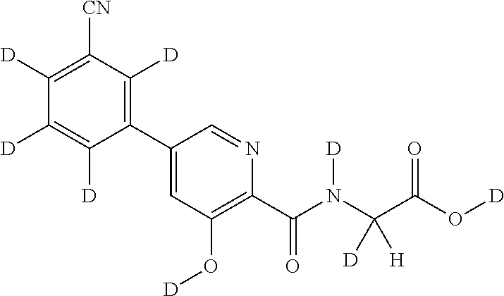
C1(C2=CC(O[D])=C(C(N(C(C(O[D])=O)([D])[H])[D])=O)N=C2)=C([D])C([CN])=C([D])C([D])=C1[D]
